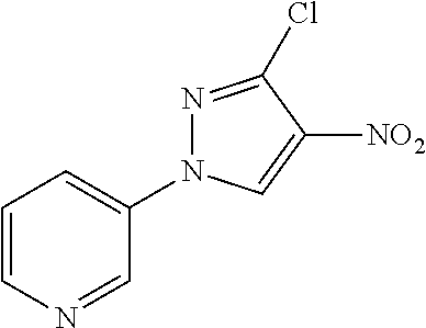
C1=CN=CC(N2N=C(Cl)C([NO2])=C2)=C1
